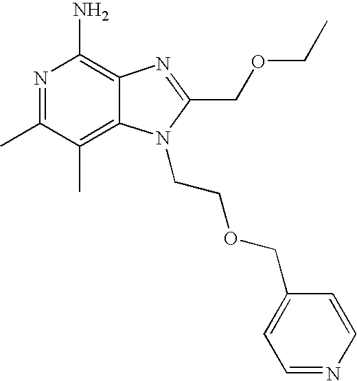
C12=C(C)C(C)=NC(N)=C1N=C(COCC)N2CCOCC1=CC=NC=C1
